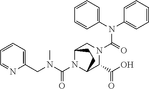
C1(CN(C(N2C3C(C(O)=O)N(C(=O)N(C4=CC=CC=C4)C4=CC=CC=C4)CC2CC3)=O)C)=CC=CC=N1
